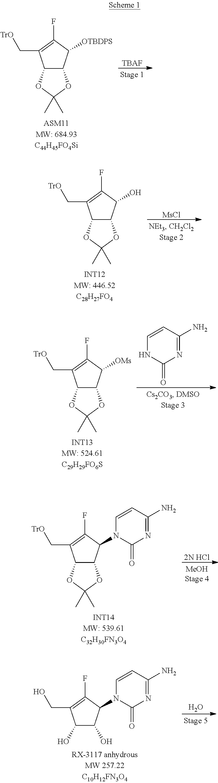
C12C(C([OTBDPS])C(F)=C1C[TrO])OC(C)(C)O2.[TBAF].C12C(C(O)C(F)=C1C[TrO])OC(C)(C)O2.[MsCl].C12C(C([OMs])C(F)=C1C[TrO])OC(C)(C)O2.C1=CC(N)=NC(=O)N1.C12C(C(N3C(=O)N=C(N)C=C3)C(F)=C1C[TrO])OC(C)(C)O2.[2N HCl].C1(O)C(O)C(N2C(=O)N=C(N)C=C2)C(F)=C1CO.O
